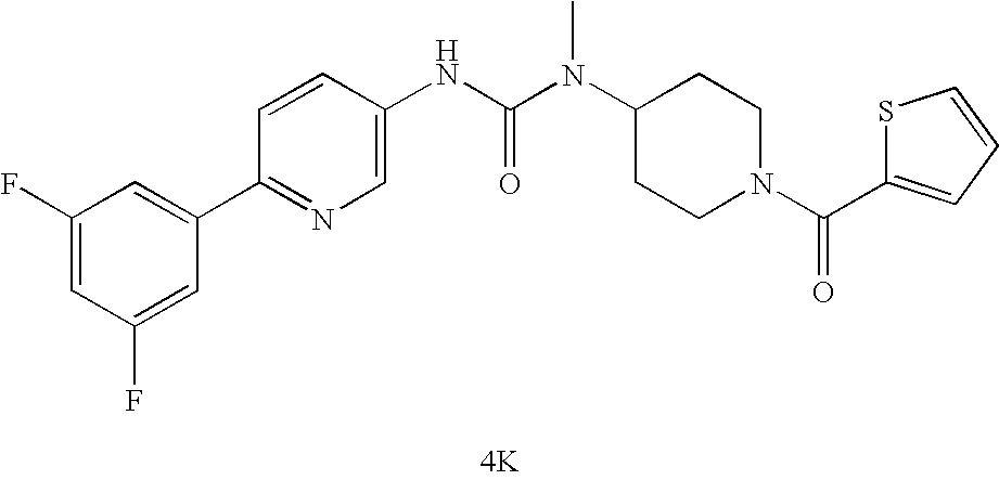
[4K].C1(C2=CC(F)=CC(F)=C2)=NC=C(NC(N(C2CCN(C(=O)C3=CC=CS3)CC2)C)=O)C=C1
